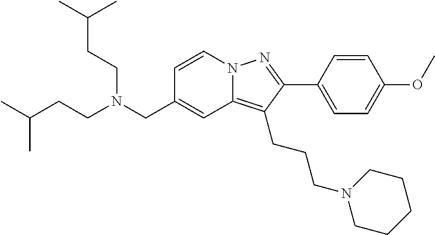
C1=CN2C(=C(CCCN3CCCCC3)C(C3=CC=C(OC)C=C3)=N2)C=C1CN(CCC(C)C)CCC(C)C
